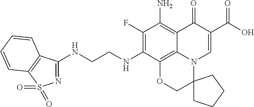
C1(F)=C(NCCNC2=NS(=O)(=O)C3=C2C=CC=C3)C2=C3C(=C1N)C(=O)C(C(=O)O)=CN3C1(CO2)CCCC1
